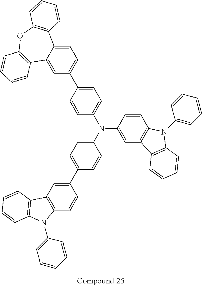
C12=C(C=C(C3=CC=C(N(C4=CC5=C(C=C4)N(C4=CC=CC=C4)C4=C5C=CC=C4)C4=CC=C(C5=CC=C6C(=C5)C5=C(OC7=C6C=CC=C7)C=CC=C5)C=C4)C=C3)C=C1)C1=C(N2C2=CC=CC=C2)C=CC=C1
